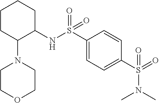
S(=O)(=O)(C1=CC=C(S(=O)(=O)NC2C(N3CCOCC3)CCCC2)C=C1)N(C)C
